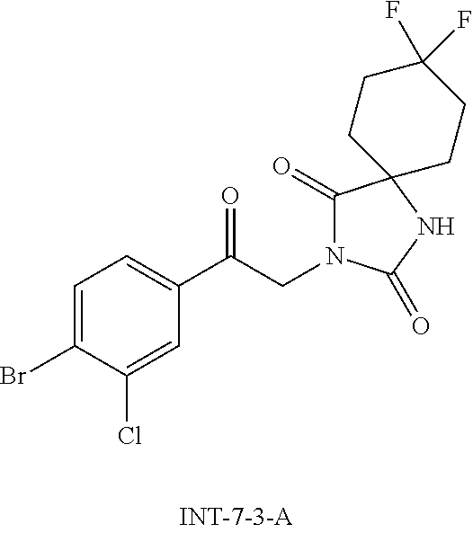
C1=C(Br)C(Cl)=CC(C(CN2C(=O)C3(NC2=O)CCC(F)(F)CC3)=O)=C1
